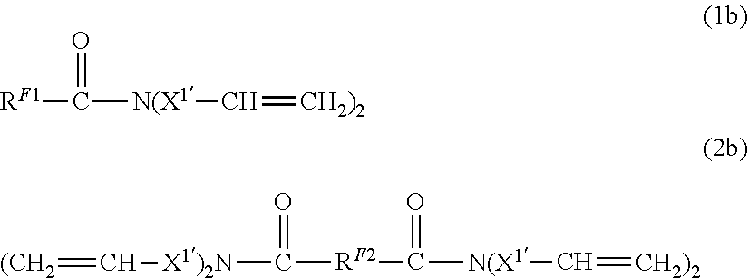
[RF1]C([N(X1]C=[CH2)2])=O.[RF2](C([N(X1]C=[CH2)2])=O)C([X1)2N]C=[(CH2])=O
